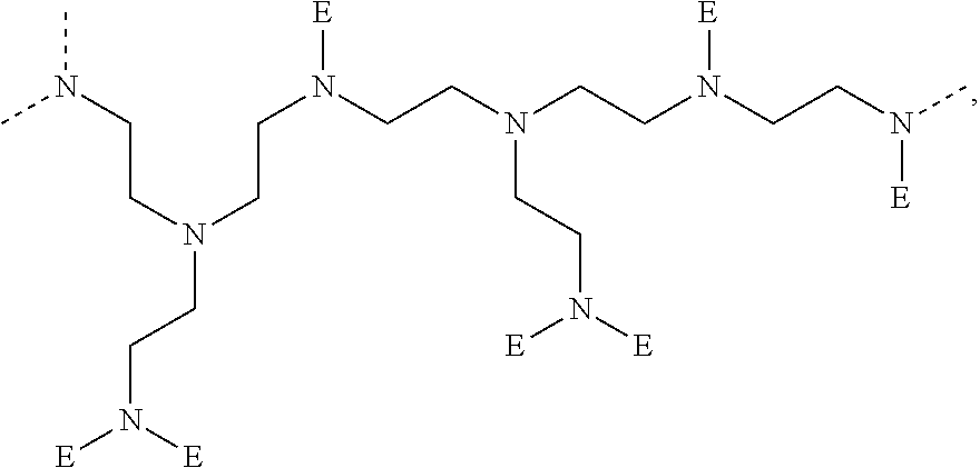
CN(C)CCN(CCN([E])[E])CCN([E])CCN(CCN(CCN(C)[E])[E])CCN([E])[E]
